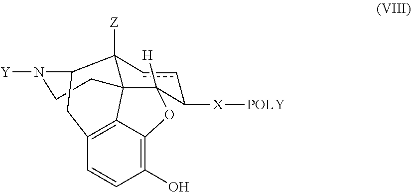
C1=CC(O)=C2C3=C1CC1C4([Z])ccC([X][POLY])C([H])(O2)C34CCN1[Y]
